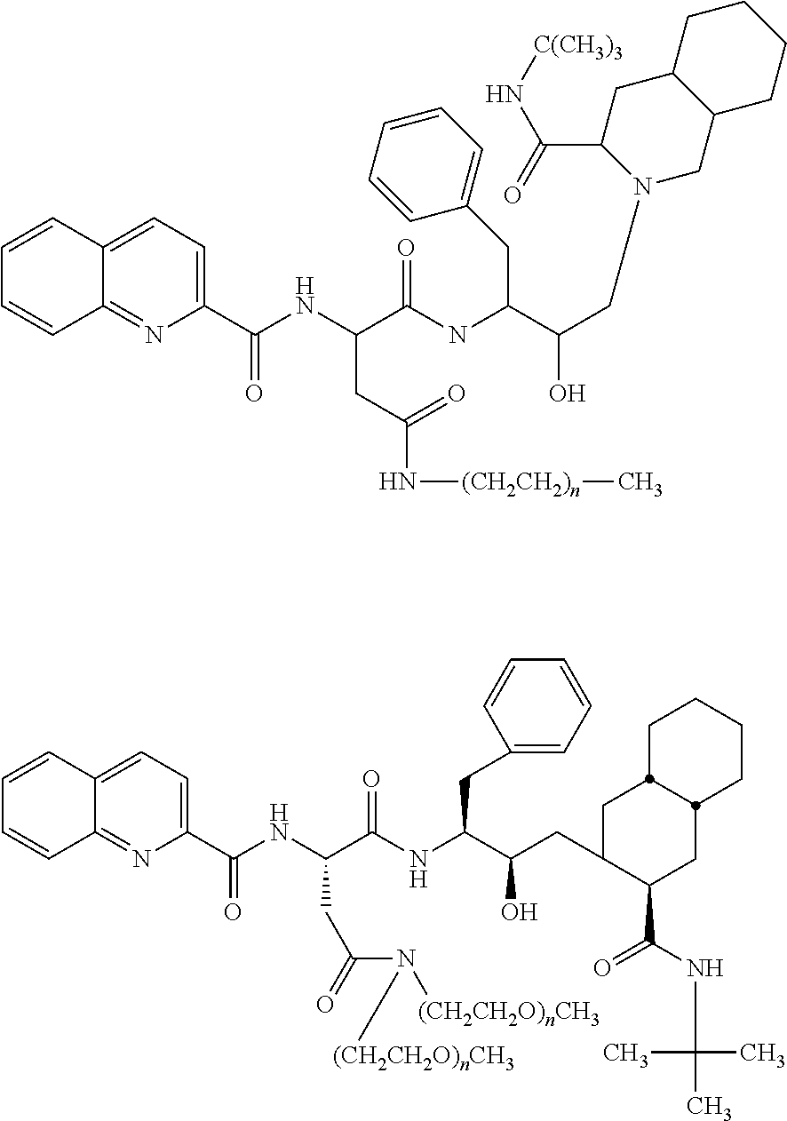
C1(C(NC(C(NC(C(CN2CC3C(CC2C(=O)N[C(CH3)3])CCCC3)O)CC2=CC=CC=C2)=O)CC(N[(CH2CH2)n]C)=O)=O)=CC=C2C(=N1)C=CC=C2.C1(C(NC(C(NC(C(CC2C(C(NC(C)(C)C)=O)CC3CCCCC3C2)O)CC2=CC=CC=C2)=O)CC(=O)N([(CH2CH2O)nCH3])[(CH2CH2O)nCH3])=O)=CC=C2C(=N1)C=CC=C2
